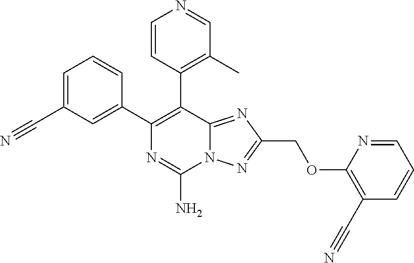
C1=C(C#N)C=C(C2=C(C3=C(C)C=NC=C3)C3=NC(COC4=C(C#N)C=CC=N4)=NN3C(N)=N2)C=C1
